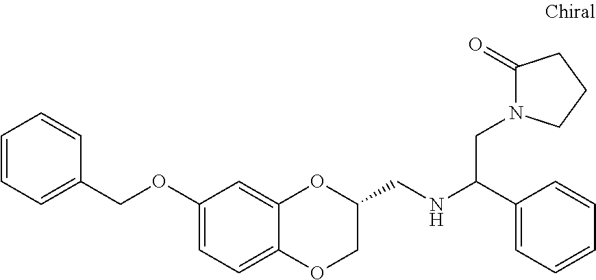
C1(OCC2=CC=CC=C2)=CC=C2C(=C1)OC(CNC(C1=CC=CC=C1)CN1C(=O)CCC1)CO2
